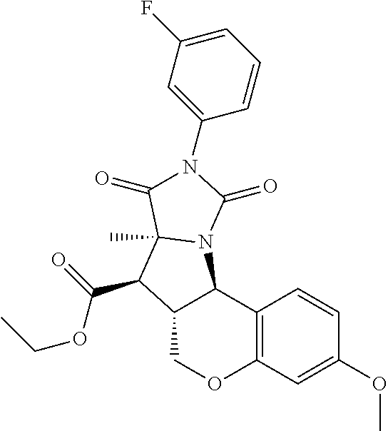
C12=C(C=C(OC)C=C1)OCC1C2N2C(C)(C1C(OCC)=O)C(=O)N(C1=CC(F)=CC=C1)C2=O
